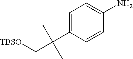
C1=C(C(C[TBSO])(C)C)C=CC(N)=C1
